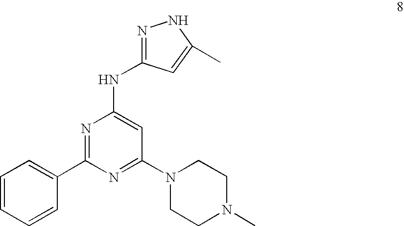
C1=CC=CC(C2=NC(NC3=NNC(C)=C3)=CC(N3CCN(C)CC3)=N2)=C1
